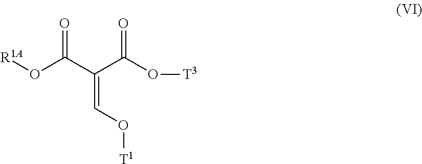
O(C(C(C(O[T3])=O)=CO[T1])=O)[R1A]
